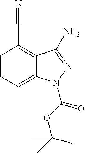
C1=CC=C2C(=C1C#N)C(N)=NN2C(OC(C)(C)C)=O
